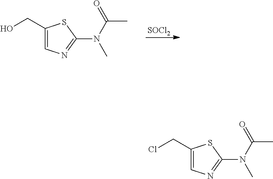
C1(CO)=CN=C(N(C(C)=O)C)S1.[SOCl2].C1(CCl)=CN=C(N(C(C)=O)C)S1
